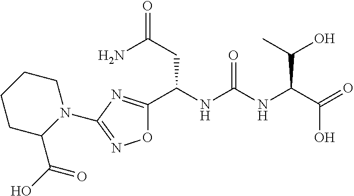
O1C(C(NC(NC(C(=O)O)C(C)O)=O)CC(=O)N)=NC(N2CCCCC2C(O)=O)=N1
